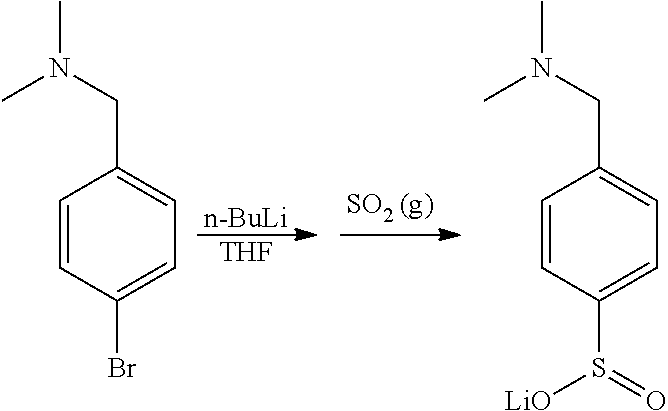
C1=CC(Br)=CC=C1CN(C)C.[n-BuLi].[THF].C1=CC(S([LiO])=O)=CC=C1CN(C)C
